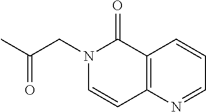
CC(CN1C=CC2=C(C1=O)C=CC=N2)=O
